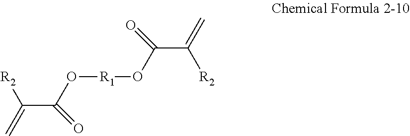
C(C(O[R1]OC(=O)C([R2])=C)=O)(=C)[R2]
